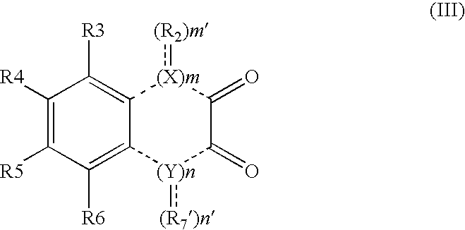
C1([R4])=C([R5])C([R6])=C2C(=C1[R3])[(X)m](:[(R2)m])C(=O)C(=O)[(Y)n]2:[(R7)n]
